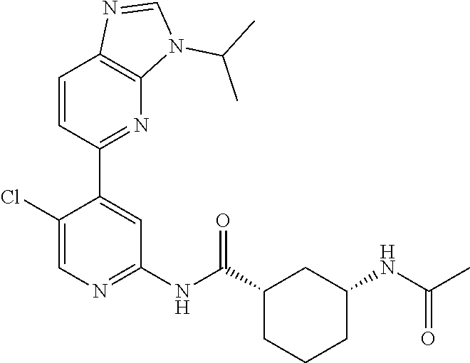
CC(NC1CCCC(C(NC2=NC=C(Cl)C(C3=NC4=C(C=C3)N=CN4C(C)C)=C2)=O)C1)=O
